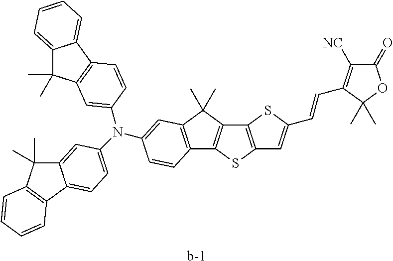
[b-1].C12=C(C(C)(C)C3=C1SC1=C3SC(C=CC3=C([NC])C(=O)OC3(C)C)=C1)C=C(N(C1=CC=C3C(=C1)C(C)(C)C1=C3C=CC=C1)C1=CC3=C(C4=CC=CC=C4C3(C)C)C=C1)C=C2
